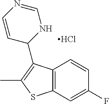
C12=C(C=C(F)C=C1)SC(C)=C2C1NC=NC=C1.Cl
